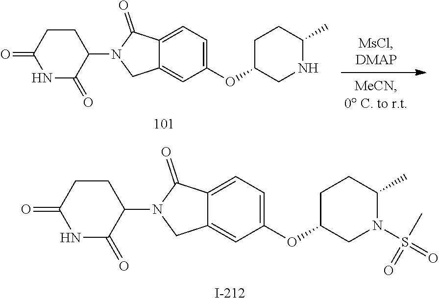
C1(N2CC3=CC(OC4CN(S(=O)(C)=O)C(C)CC4)=CC=C3C2=O)CCC(=O)NC1=O.C1(N2CC3=CC(OC4CNC(C)CC4)=CC=C3C2=O)CCC(=O)NC1=O
